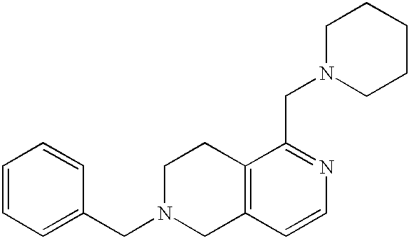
C1=CC=C(CN2CC3=C(CC2)C(CN2CCCCC2)=NC=C3)C=C1
